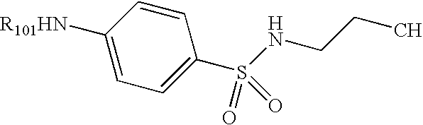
C1([R101HN])=CC=C(S(NCCC)(=O)=O)C=C1
